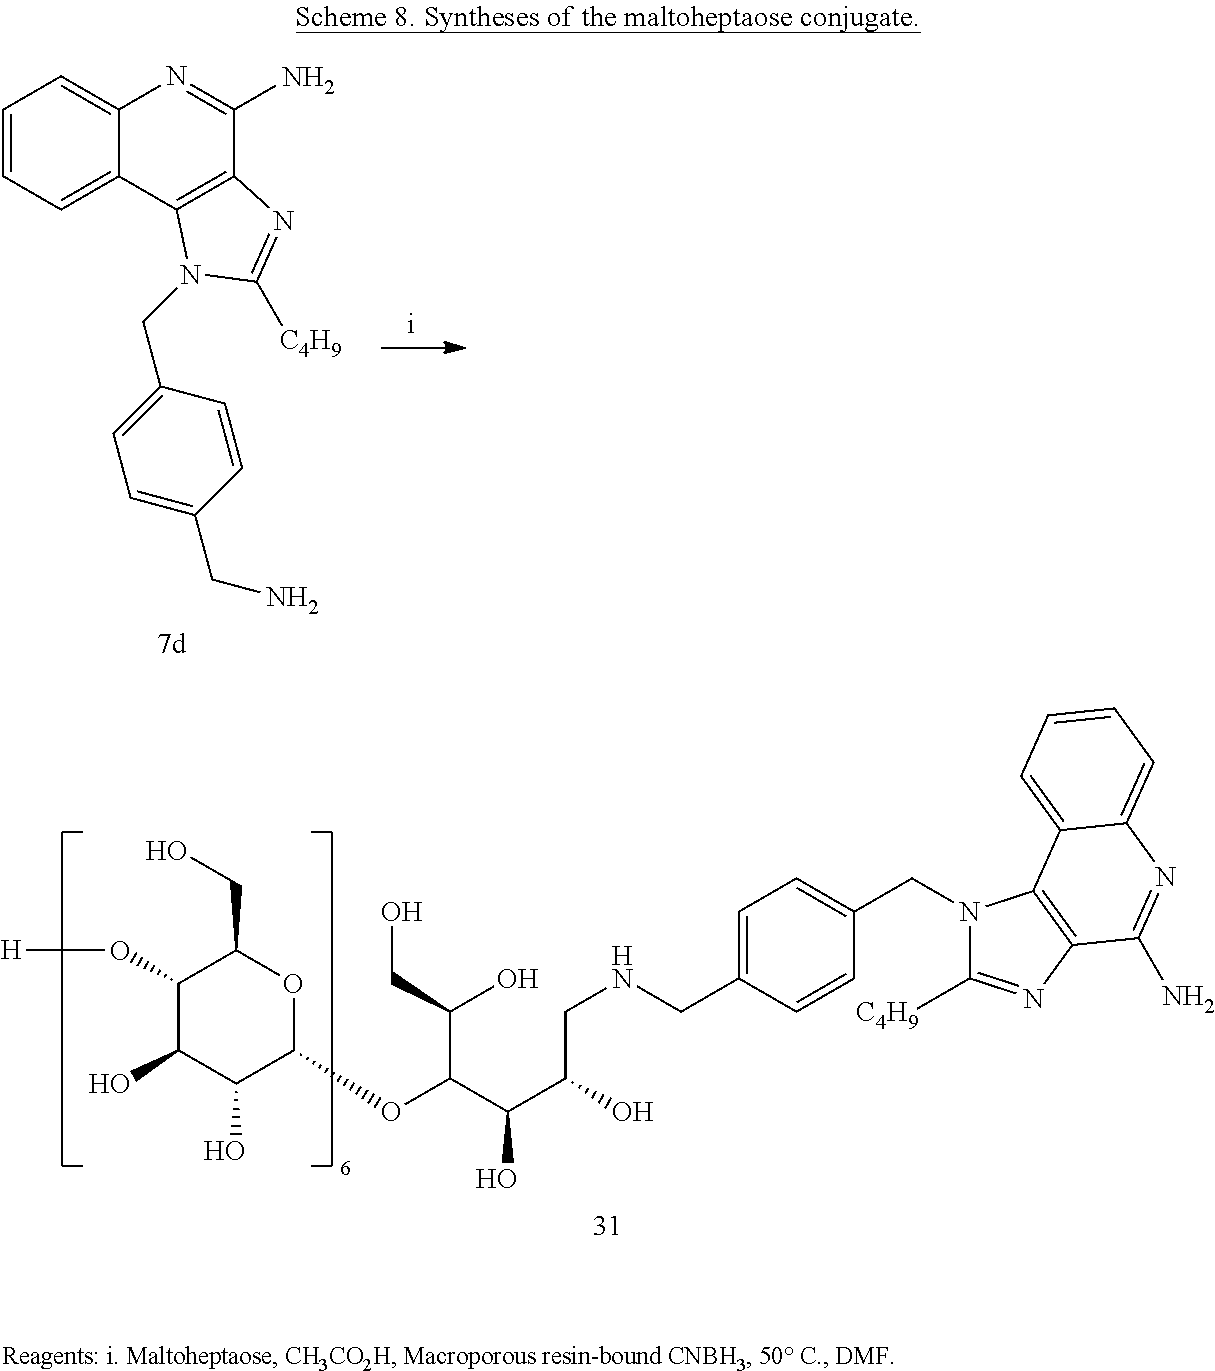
C1=CC=C2C(=C1)N=C(N)C1=C2N(CC2=CC=C(CN)C=C2)C([C4H9])=N1.C1(O[H])C(O)C(O)C(OC(C(C(CNCC2=CC=C(CN3C([C4H9])=NC4=C3C3=CC=CC=C3N=C4N)C=C2)O)O)C(O)CO)OC1CO
